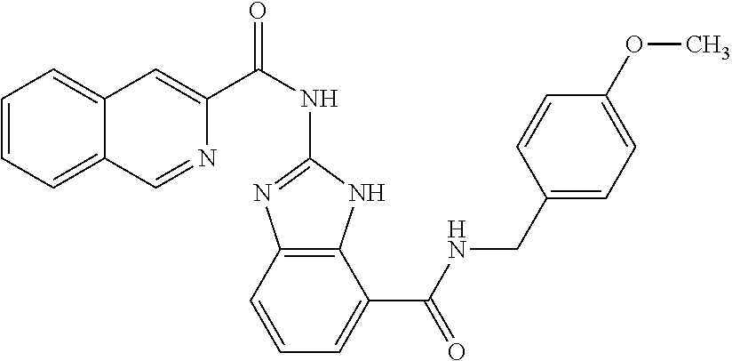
C1=CC=C2C(=C1)C=C(C(NC1=NC3=C(N1)C(C(NCC1=CC=C(OC)C=C1)=O)=CC=C3)=O)N=C2
